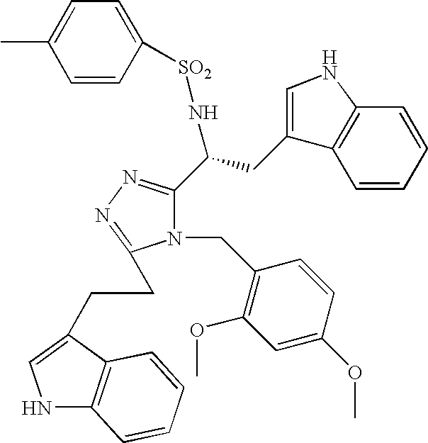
C1=CC=CC2=C1C(CC(C1=NN=C(CCC3=CNC4=C3C=CC=C4)N1CC1=C(OC)C=C(OC)C=C1)N[SO2]C1=CC=C(C)C=C1)=CN2
